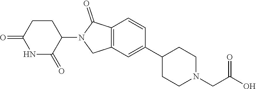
C1=CC2=C(C=C1C1CCN(CC(O)=O)CC1)CN(C1C(=O)NC(=O)CC1)C2=O
